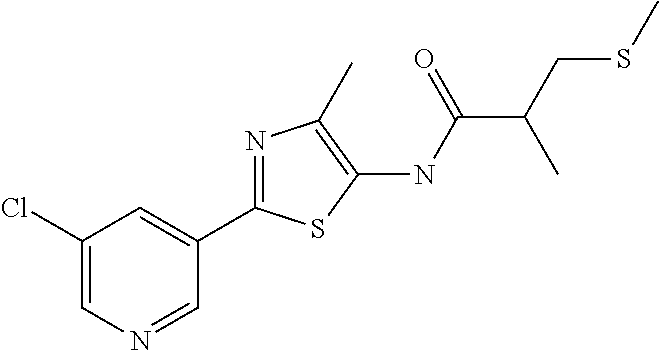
C1(Cl)=CN=CC(C2=NC(C)=C(NC(=O)C(CSC)C)S2)=C1
